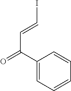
C1(C(=O)C=CI)=CC=CC=C1
